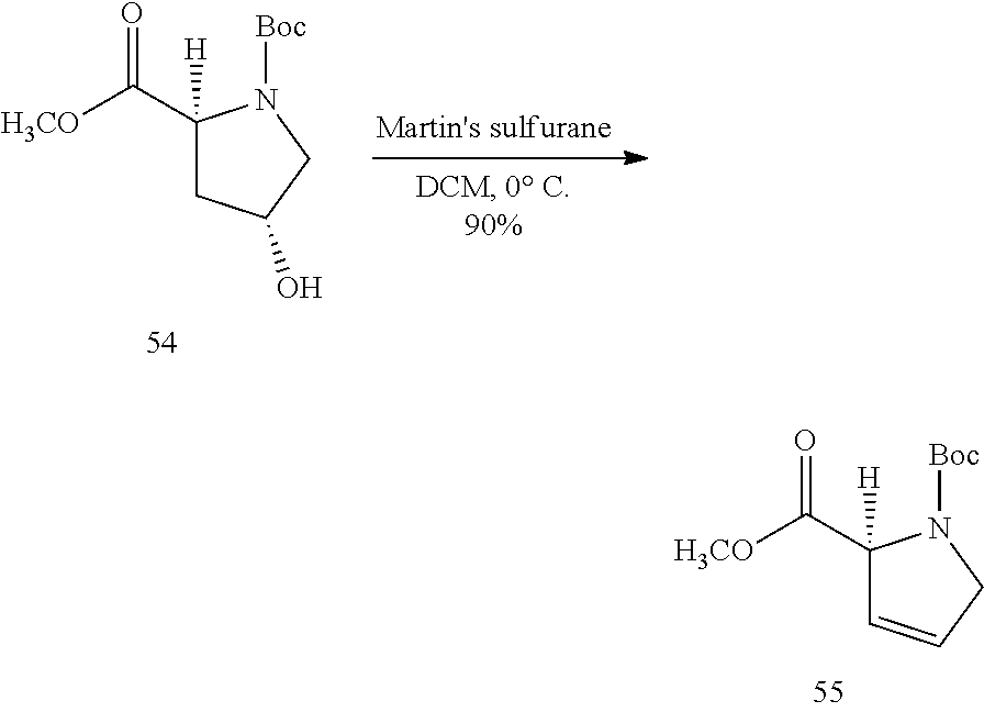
C1(C(=O)[H3CO])([H])C=CCN1[Boc].C1(C(=O)[H3CO])([H])CC(O)CN1[Boc]
